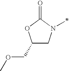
C1(COC)CN(C)C(=O)O1
